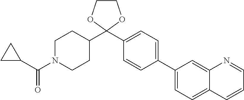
C1=C(C2=CC=C(C3(C4CCN(C(C5CC5)=O)CC4)OCCO3)C=C2)C=C2N=CC=CC2=C1
